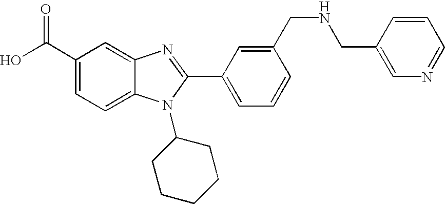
OC(C1=CC=C2C(=C1)N=C(C1=CC=CC(CNCC3=CN=CC=C3)=C1)N2C1CCCCC1)=O
